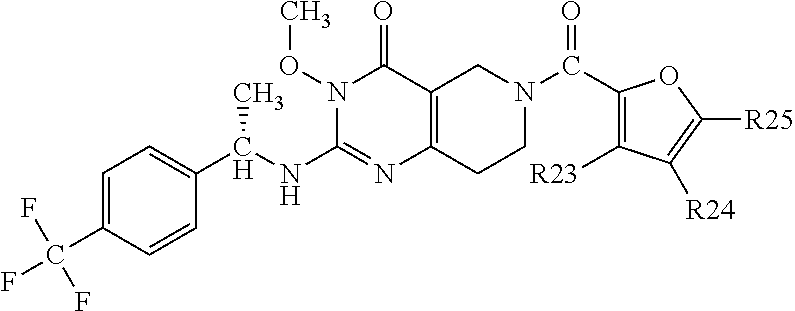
C1=C(C(F)(F)F)C=CC(C(NC2=NC3=C(C(=O)N2OC)CN(C(=O)C2=C([R23])C([R24])=C([R25])O2)CC3)C)=C1
